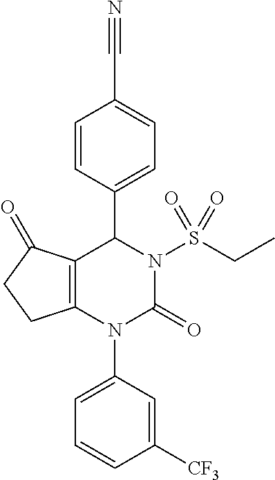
C12=C(N(C3=CC=CC([CF3])=C3)C(=O)N(S(CC)(=O)=O)C1C1=CC=C(C#N)C=C1)CCC2=O
